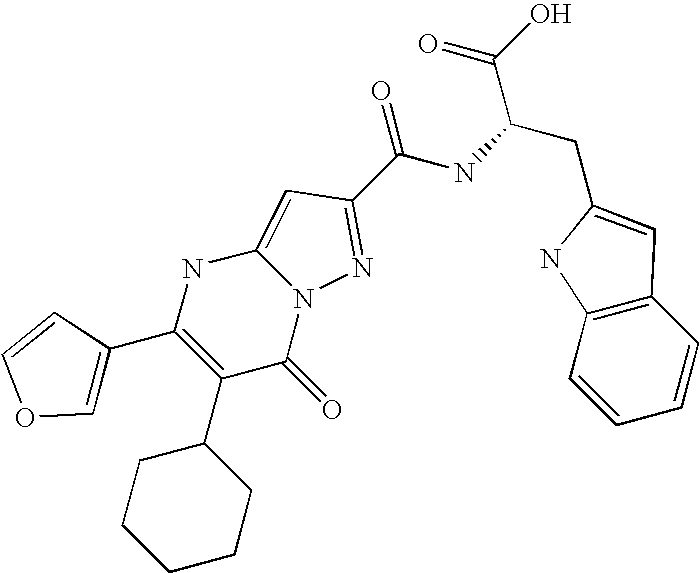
C1(C2CCCCC2)=C(C2=COC=C2)NC2=CC(C(NC(CC3=CC4=C(C=CC=C4)N3)C(=O)O)=O)=NN2C1=O
